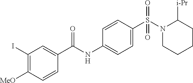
C1=CC(S(N2CCCCC2[i-Pr])(=O)=O)=CC=C1NC(=O)C1=CC(I)=C([MeO])C=C1
